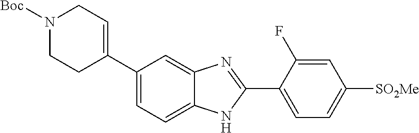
N1([Boc])CCC(C2=CC=C3C(=C2)N=C(C2=CC=C([SO2Me])C=C2F)N3)=CC1
